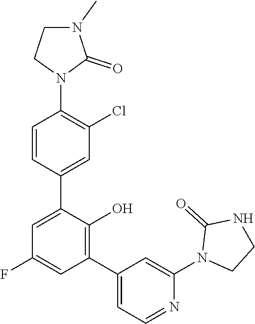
C1=C(C2=CC(Cl)=C(N3C(=O)N(C)CC3)C=C2)C(O)=C(C2=CC=NC(N3CCNC3=O)=C2)C=C1F
